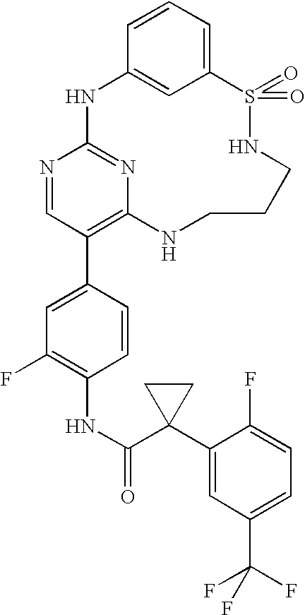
C12=CC=CC(=C1)NC1=NC(=C(C3=CC(F)=C(NC(=O)C4(C5=CC(C(F)(F)F)=CC=C5F)CC4)C=C3)C=N1)NCCCNS2(=O)=O
